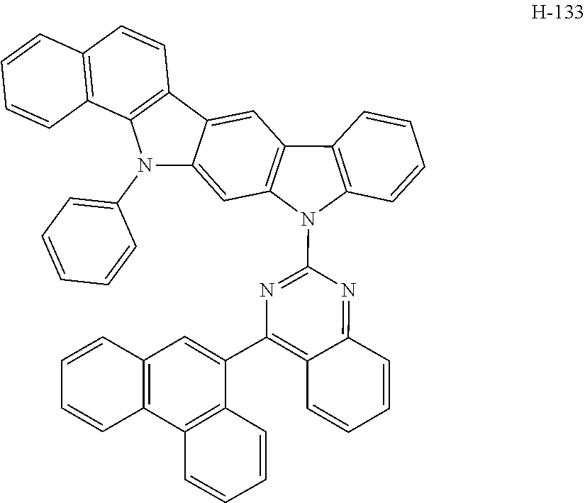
C12=C(N(C3=NC(C4=CC5=C(C6=C4C=CC=C6)C=CC=C5)=C4C(=N3)C=CC=C4)C3=C1C=C1C(=C3)N(C3=CC=CC=C3)C3=C1C=CC1=C3C=CC=C1)C=CC=C2
